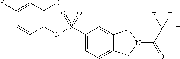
C1(NS(C2=CC=C3C(=C2)CN(C(C(F)(F)F)=O)C3)(=O)=O)=C(Cl)C=C(F)C=C1
